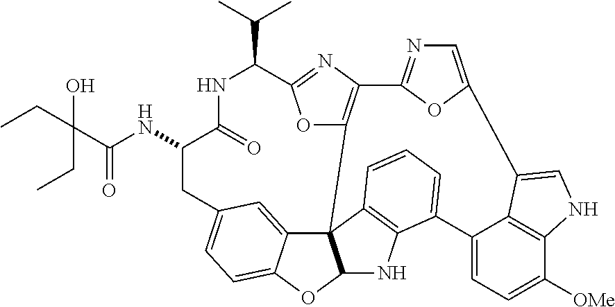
C1(C(C)C)NC(=O)C(NC(C(CC)(O)CC)=O)CC2=CC=C3C(=C2)C24C(O3)NC3=C2C=CC=C3C2=CC=C([OMe])C3=C2C(=CN3)C2=CN=C(O2)C2=C4OC1=N2
